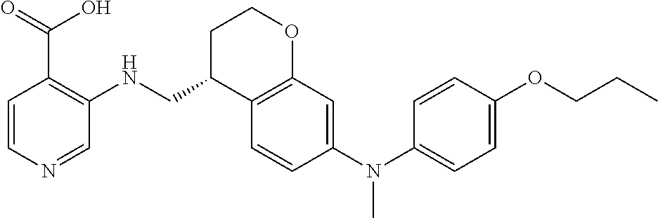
C1=CN=CC(NCC2C3=C(OCC2)C=C(N(C2=CC=C(OCCC)C=C2)C)C=C3)=C1C(=O)O
